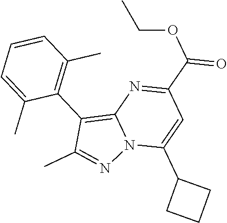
C1(C(OCC)=O)=NC2=C(C3=C(C)C=CC=C3C)C(C)=NN2C(C2CCC2)=C1
